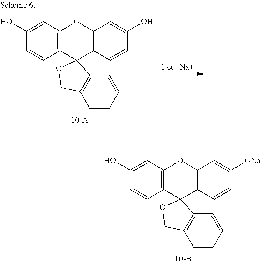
C1(O)=CC2=C(C=C1)C1(C3=C(O2)C=C([ONa])C=C3)C2=C(C=CC=C2)CO1.C1(O)=CC2=C(C=C1)C1(C3=C(O2)C=C(O)C=C3)C2=C(C=CC=C2)CO1
